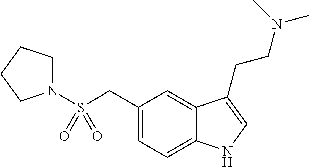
C1(CS(N2CCCC2)(=O)=O)=CC=C2C(=C1)C(CCN(C)C)=CN2
